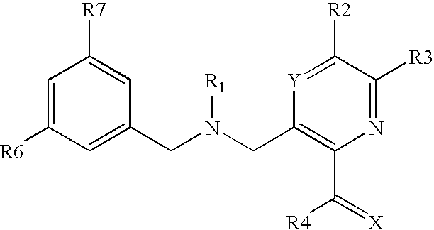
C1=C(CN(CC2=C(C([R4])=[X])N=C([R3])C([R2])=[Y]2)[R1])C=C([R7])C=C1[R6]
